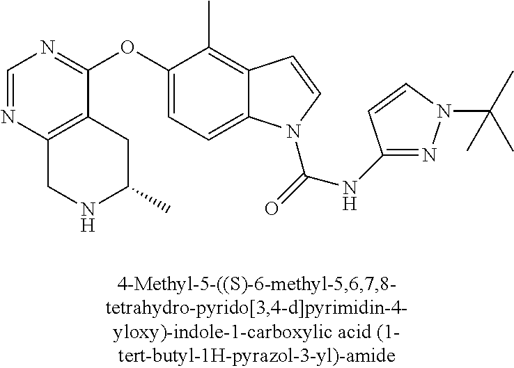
C1(OC2=NC=NC3=C2CC(C)NC3)=CC=C2C(=C1C)C=CN2C(=O)NC1=NN(C(C)(C)C)C=C1
